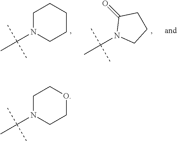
C1CCCCN1C(C)(C)C.C(N1CCCC1=O)(C)(C)C.C(N1CCOCC1)(C)(C)C
